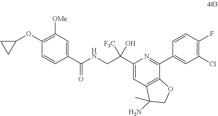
C1(C(NCC(C2=CC3=C(C(C4=CC(Cl)=C(F)C=C4)=N2)OCC3(N)C)([F3C])O)=O)=CC([OMe])=C(OC2CC2)C=C1
